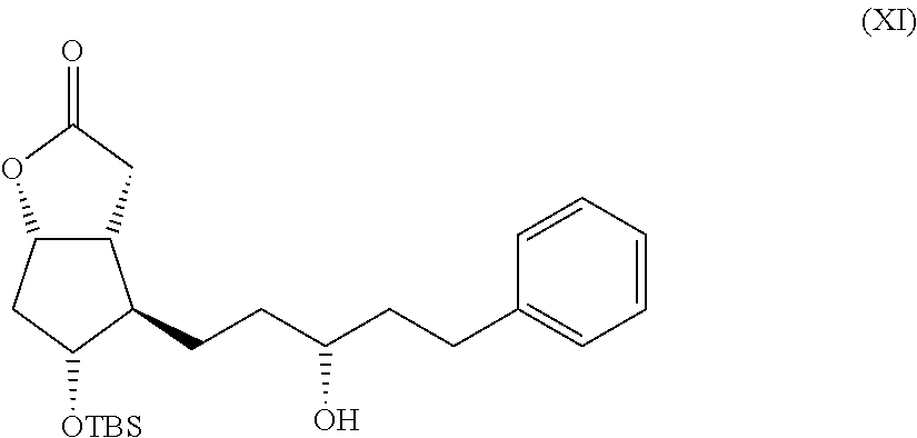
C12C(CC(=O)O1)C(CCC(CCC1=CC=CC=C1)O)C([OTBS])C2
